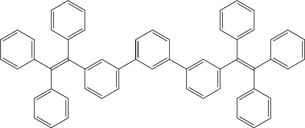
C1=CC=C(C(C2=CC=CC=C2)=C(C2=CC=CC=C2)C2=CC(C3=CC=CC(C4=CC(C(C5=CC=CC=C5)=C(C5=CC=CC=C5)C5=CC=CC=C5)=CC=C4)=C3)=CC=C2)C=C1
